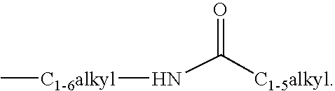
C[C1-6alkyl]NC([C1-5alkyl])=O
